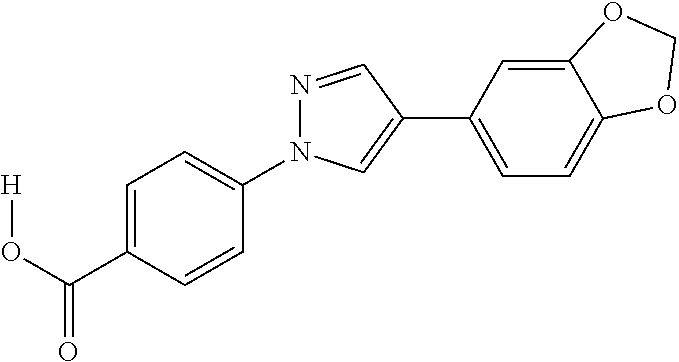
C1(N2N=CC(C3=CC=C4C(=C3)OCO4)=C2)=CC=C(C(O[H])=O)C=C1
